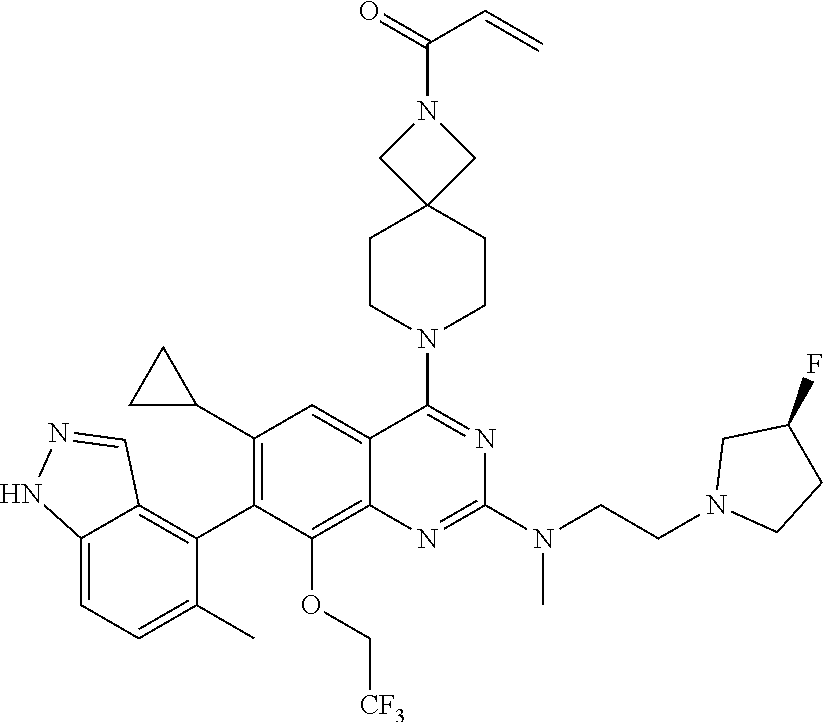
C12=CC=C(C)C(C3=C(C4CC4)C=C4C(=C3OC[CF3])N=C(N(CCN3CCC(F)C3)C)N=C4N3CCC4(CC3)CN(C(=O)C=C)C4)=C1C=NN2
